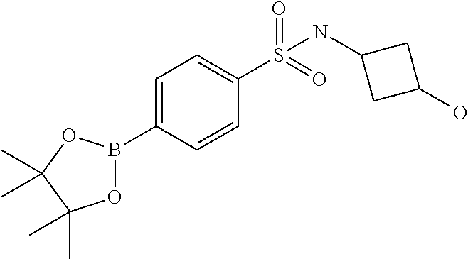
C1=C(B2OC(C)(C)C(C)(C)O2)C=CC(S(=O)(=O)NC2CC(O)C2)=C1
